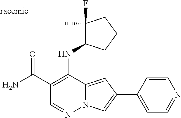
O=C(C1=C(NC2C(F)(C)CCC2)C2=CC(C3=CC=NC=C3)=CN2N=C1)N
